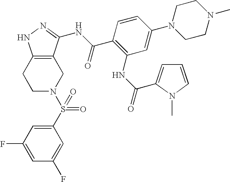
C1C2=C(CCN1S(=O)(=O)C1=CC(F)=CC(F)=C1)NN=C2NC(C1=C(NC(=O)C2=CC=CN2C)C=C(N2CCN(C)CC2)C=C1)=O
